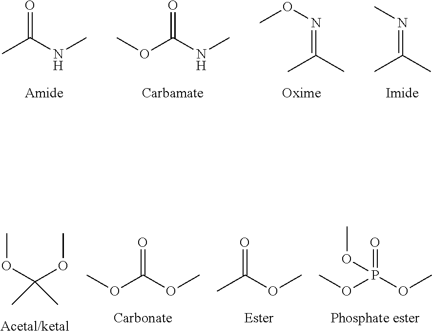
O=C(NC)C.O=C(NC)OC.N(=C(C)C)OC.N(=C(C)C)C.COC(OC)(C)C.O=C(OC)OC.O=C(OC)C.O=P(OC)(OC)OC
